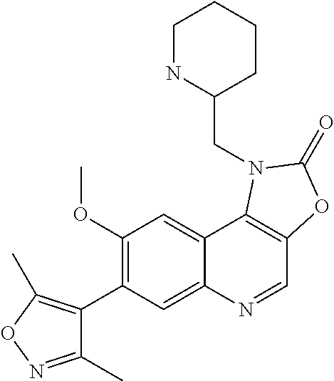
C1(C2=C(OC)C=C3C(=C2)N=CC2=C3N(CC3NCCCC3)C(=O)O2)=C(C)ON=C1C
